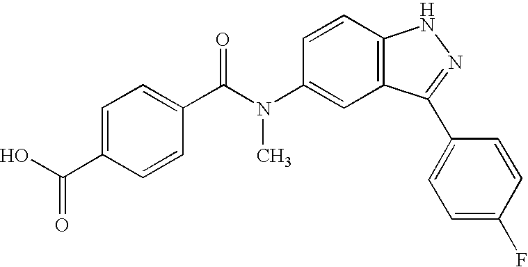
C1(C(O)=O)=CC=C(C(N(C2=CC3=C(C=C2)NN=C3C2=CC=C(F)C=C2)C)=O)C=C1
